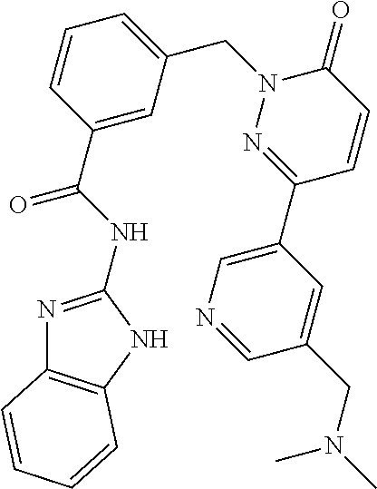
N1=C(NC(C2=CC(CN3C(=O)C=CC(C4=CN=CC(CN(C)C)=C4)=N3)=CC=C2)=O)NC2=C1C=CC=C2
